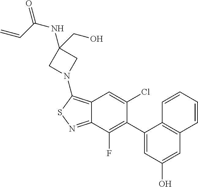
C12=C(N3CC(NC(C=C)=O)(CO)C3)SN=C1C(F)=C(C1=CC(O)=CC3=C1C=CC=C3)C(Cl)=C2
